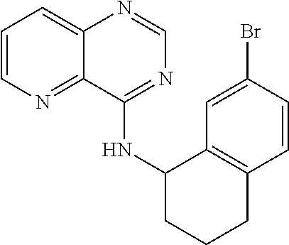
N1=CN=C(NC2CCCC3=C2C=C(Br)C=C3)C2=NC=CC=C12
